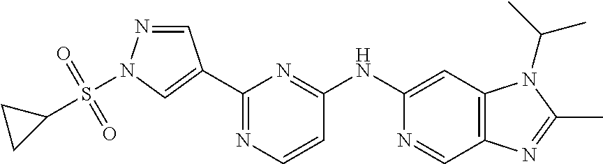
C12=C(C=C(NC3=NC(C4=CN(S(=O)(=O)C5CC5)N=C4)=NC=C3)N=C1)N(C(C)C)C(C)=N2
